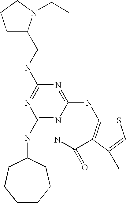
C(NC1=NC(NC2CCCCCC2)=NC(NC2=C(C(N)=O)C(C)=CS2)=N1)C1CCCN1CC
